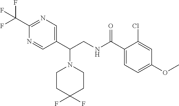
C1(C(CNC(C2=CC=C(OC)C=C2Cl)=O)N2CCC(F)(F)CC2)=CN=C(C(F)(F)F)N=C1
